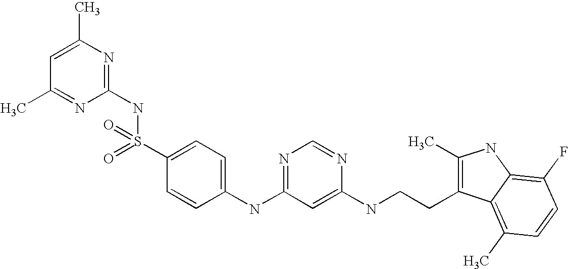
C1(NC2=NC=NC(NCCC3=C(C)NC4=C(F)C=CC(C)=C34)=C2)=CC=C(S(NC2=NC(C)=CC(C)=N2)(=O)=O)C=C1
